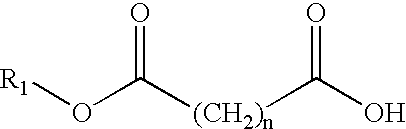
[R1]OC([(CH2)n]C(O)=O)=O
